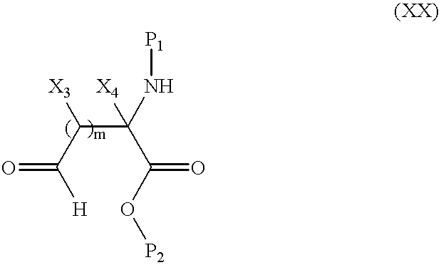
C([H])(C(C(C(O[P2])=O)(N[P1])[X4])[X3])=O
